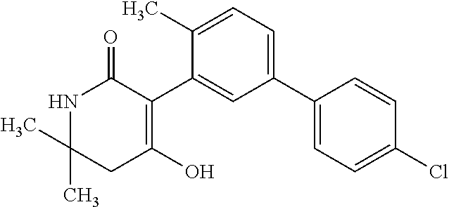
C1(C2=CC(C3=CC=C(Cl)C=C3)=CC=C2C)=C(O)CC(C)(C)NC1=O
